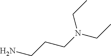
NCCCN(CC)CC
